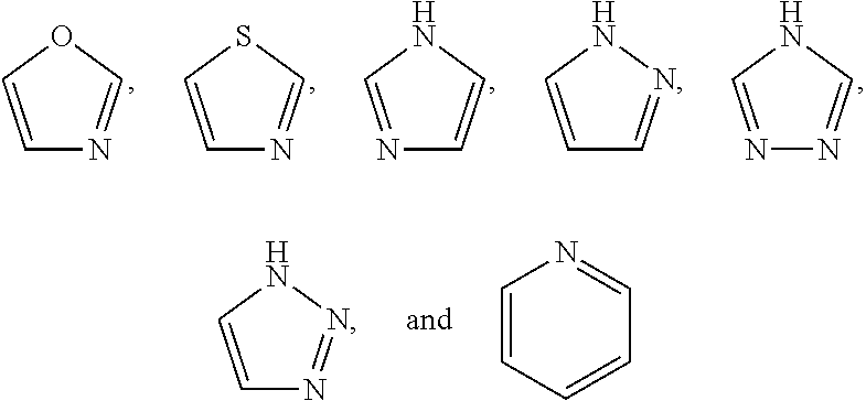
N1=CNC=N1.N1=CNC=C1.C1=CSC=N1.C1=COC=N1.C1=CC=CC=N1.C1=CNN=C1.C1=CNN=N1
